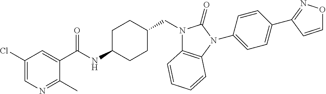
C1(Cl)=CN=C(C)C(C(NC2CCC(CN3C4=C(N(C5=CC=C(C6=NOC=C6)C=C5)C3=O)C=CC=C4)CC2)=O)=C1
